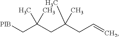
[PIB]CC(CC(CC=C)(C)C)(C)C
